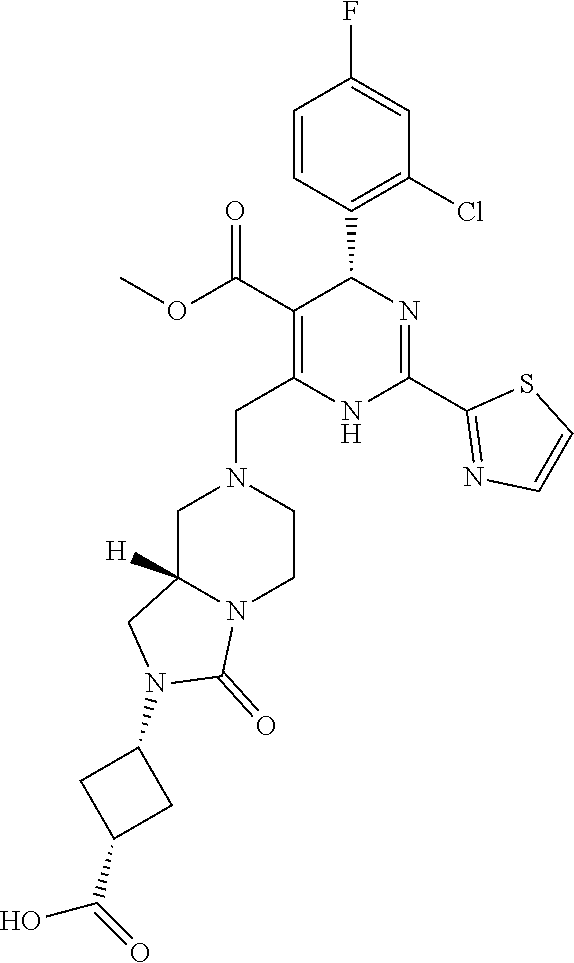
C1=CC(C2C(C(OC)=O)=C(CN3CC4([H])N(CC3)C(=O)N(C3CC(C(=O)O)C3)C4)NC(C3=NC=CS3)=N2)=C(Cl)C=C1F
